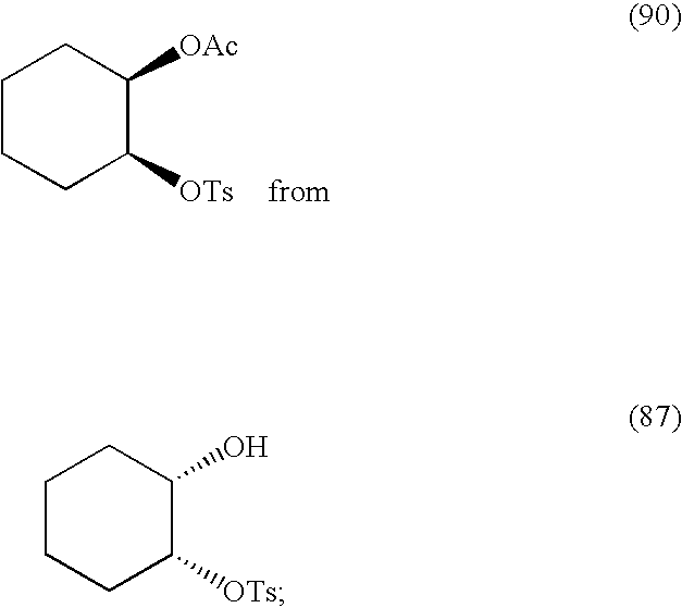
C1CC([OTs])C([OAc])CC1.C1CC([OTs])C(O)CC1
